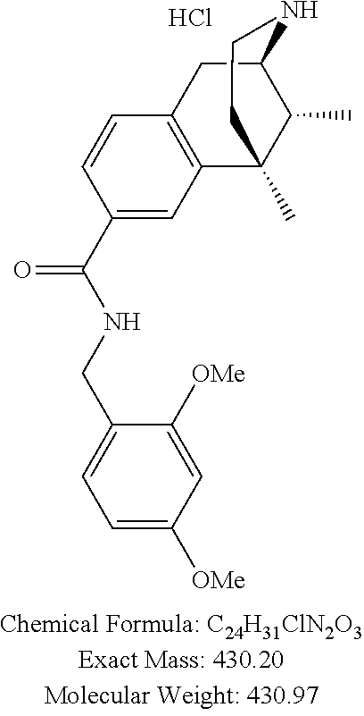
C1=CC(C(NCC2=CC=C([OMe])C=C2[OMe])=O)=CC2=C1CC1C(C)C2(C)CCN1.Cl
